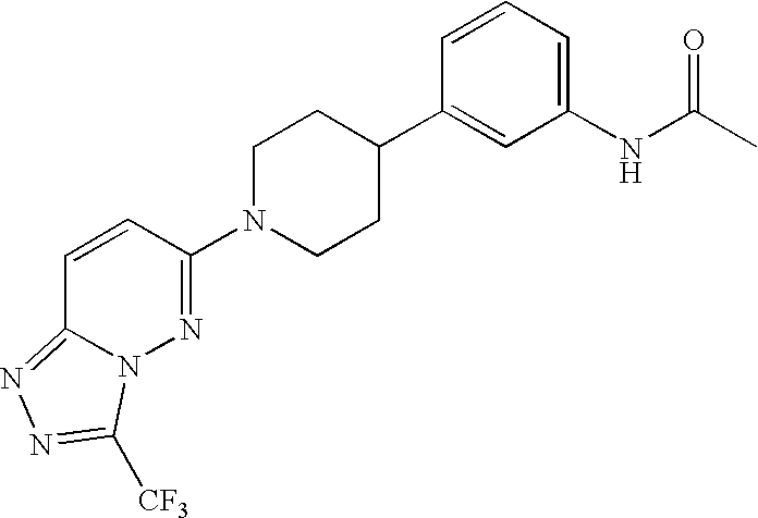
C1=CC(N2CCC(C3=CC(NC(C)=O)=CC=C3)CC2)=NN2C1=NN=C2[CF3]
